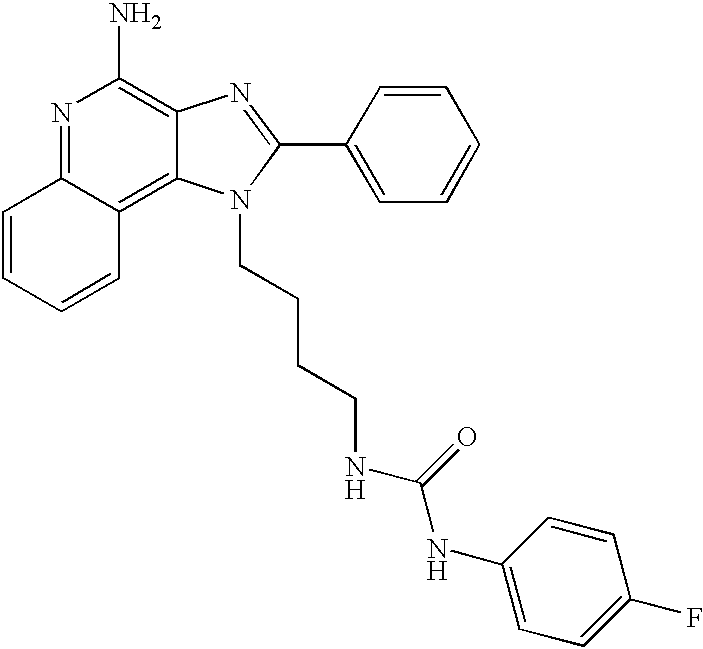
N1=C2C(=C3C(=C1N)N=C(C1=CC=CC=C1)N3CCCCNC(NC1=CC=C(F)C=C1)=O)C=CC=C2
